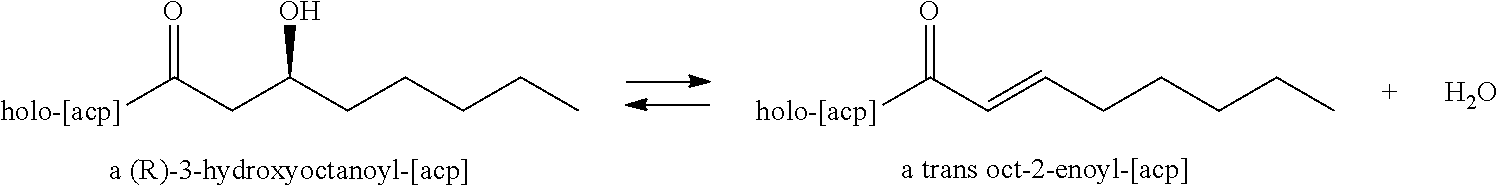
[holo-[acp]]C(C=CCCCCC)=O.[holo-[acp]]C(CC(CCCCC)O)=O.O
